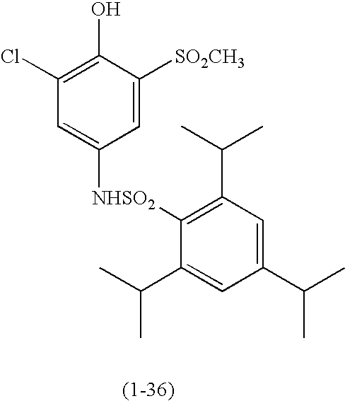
C1(Cl)=C(O)C([SO2CH3])=CC([NHSO2]C2=C(C(C)C)C=C(C(C)C)C=C2C(C)C)=C1
